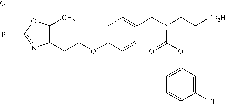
C1=C(OCCC2=C(C)OC([Ph])=N2)C=CC(CN(C(=O)OC2=CC=CC(Cl)=C2)CC[CO2H])=C1
